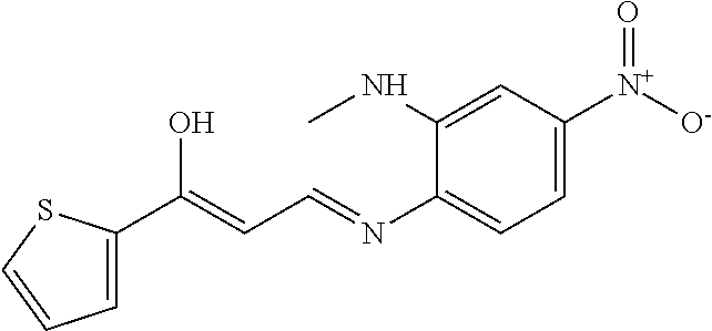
C1(C(=CC=NC2=CC=C([N+]([O-])=O)C=C2NC)O)=CC=CS1
